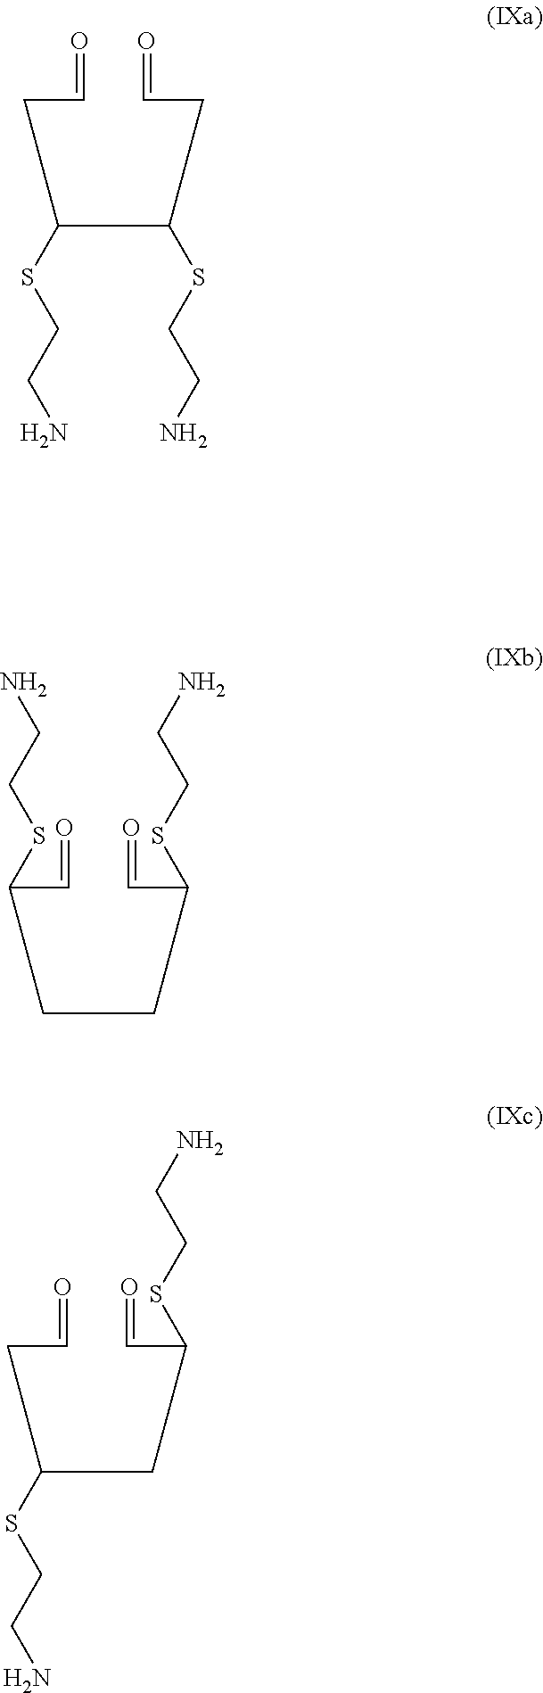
O=CC(CCC(C=O)SCCN)SCCN.O=CCC(CC(C=O)SCCN)SCCN.O=CCC(C(CC=O)SCCN)SCCN
